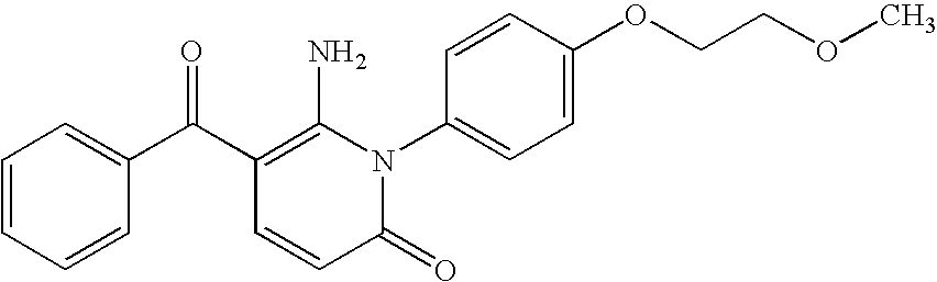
C1=CC=CC(C(C2=C(N)N(C3=CC=C(OCCOC)C=C3)C(=O)C=C2)=O)=C1
